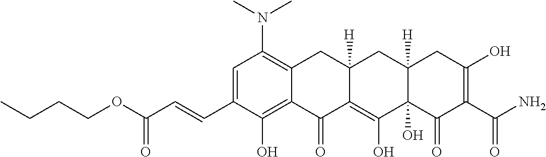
C1=C(C=CC(OCCCC)=O)C(O)=C2C(=C1N(C)C)CC1([H])C(=C(O)C3(O)C([H])(C1)CC(O)=C(C(N)=O)C3=O)C2=O
